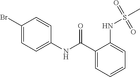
C1=CC=C(NS(C)(=O)=O)C(C(=O)NC2=CC=C(Br)C=C2)=C1
